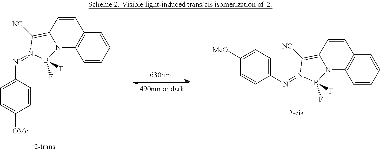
C1=CC=CC2=C1N1C(=C([NC])N(=NC3=CC=C([MeO])C=C3)B1(F)F)C=C2.C1=CC=CC2=C1N1C(=C([NC])N(=NC3=CC=C([OMe])C=C3)B1(F)F)C=C2
